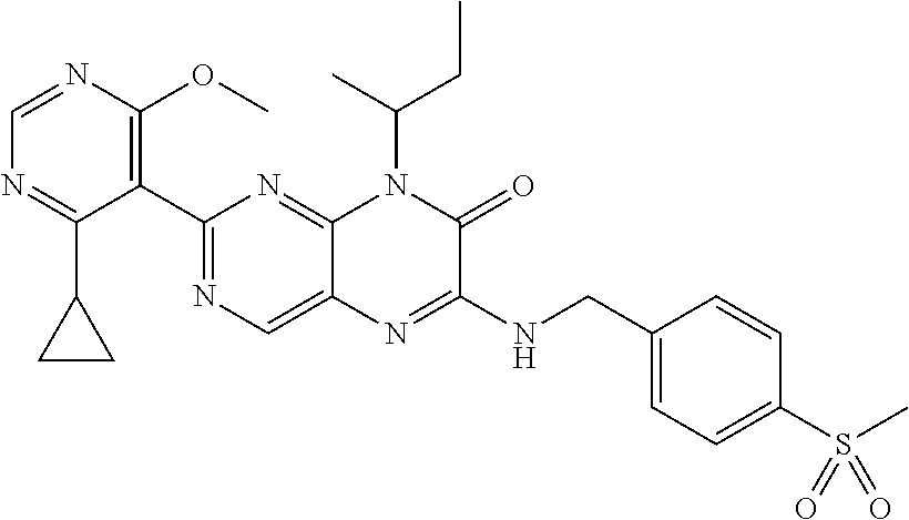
C1(C2=NC=C3C(=N2)N(C(C)CC)C(=O)C(NCC2=CC=C(S(=O)(=O)C)C=C2)=N3)=C(OC)N=CN=C1C1CC1
